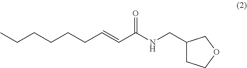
C(CCCCC=CC(NCC1CCOC1)=O)C
